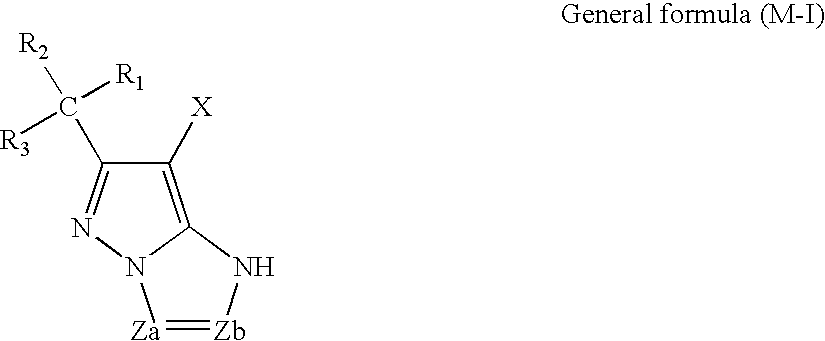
C1([X])=C2N(N=C1C([R2])([R1])[R3])[Za]=[Zb]N2
